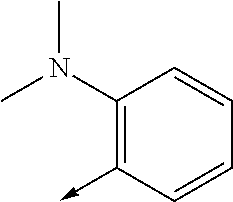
C1(N(C)C)=C(->C)C=CC=C1
